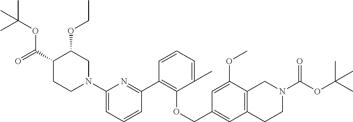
C1(C2=C(OCC3=CC4=C(C(OC)=C3)CN(C(OC(C)(C)C)=O)CC4)C(C)=CC=C2)=NC(N2CC(OCC)C(C(=O)OC(C)(C)C)CC2)=CC=C1
